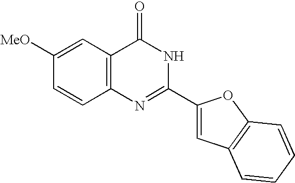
C1(C2=CC3=C(O2)C=CC=C3)=NC2=C(C(=O)N1)C=C([MeO])C=C2
